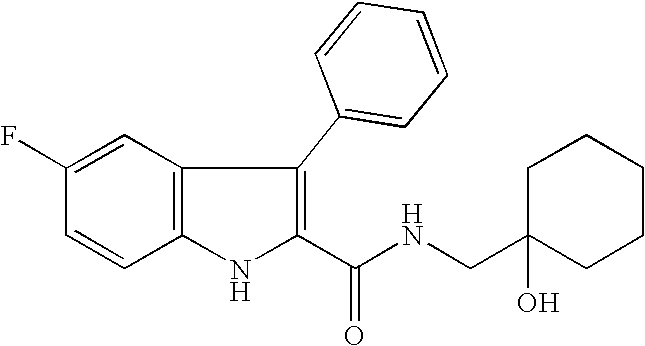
C1=C(F)C=CC2=C1C(C1=CC=CC=C1)=C(C(NCC1(O)CCCCC1)=O)N2
